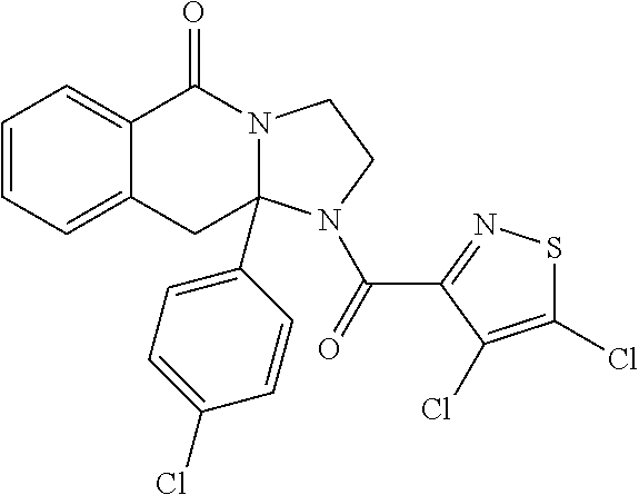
C1=CC=C2C(=C1)C(=O)N1CCN(C(C3=NSC(Cl)=C3Cl)=O)C1(C1=CC=C(Cl)C=C1)C2
